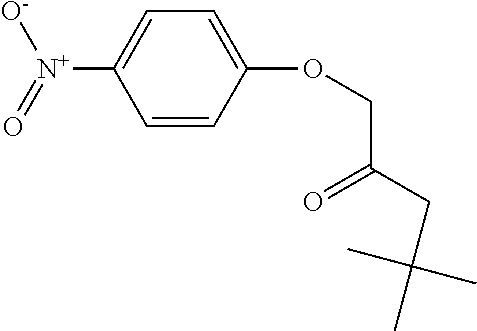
C1=CC(OCC(CC(C)(C)C)=O)=CC=C1[N+]([O-])=O
